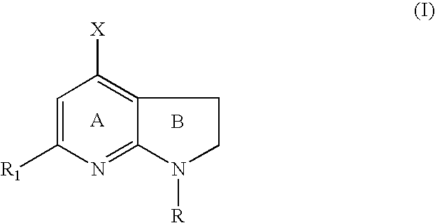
C1=C([R1])N=C2C(=C1[X])CCN2[R].B
